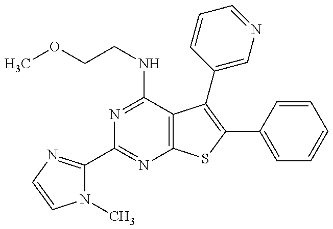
C1(C2=NC=CN2C)=NC2=C(C(NCCOC)=N1)C(C1=CN=CC=C1)=C(C1=CC=CC=C1)S2
